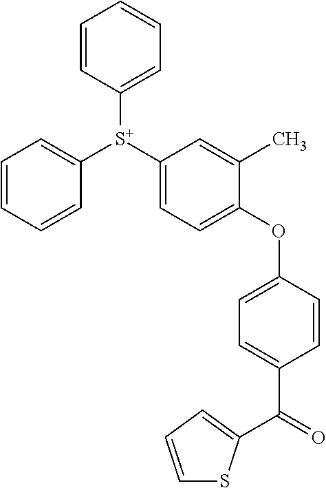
C1([S+](C2=CC=C(OC3=CC=C(C(=O)C4=CC=CS4)C=C3)C(C)=C2)C2=CC=CC=C2)=CC=CC=C1
